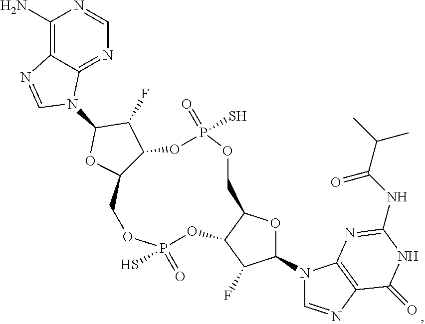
C1(N)=C2C(=NC=N1)N(C1OC3C(C1F)OP(=O)(S)OCC1OC(N4C=NC5=C4N=C(NC(=O)C(C)C)NC5=O)C(F)C1OP(=O)(S)OC3)C=N2
